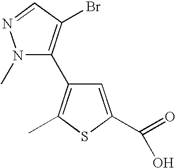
N1(C)C(C2=C(C)SC(C(=O)O)=C2)=C(Br)C=N1
